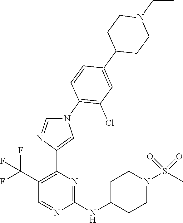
C1(C(F)(F)F)=C(C2=CN(C3=C(Cl)C=C(C4CCN(CC)CC4)C=C3)C=N2)N=C(NC2CCN(S(C)(=O)=O)CC2)N=C1
